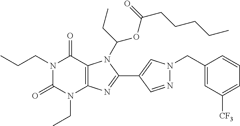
N1(CCC)C(=O)N(CC)C2=C(C1=O)N(C(CC)OC(CCCCC)=O)C(C1=CN(CC3=CC([CF3])=CC=C3)N=C1)=N2
